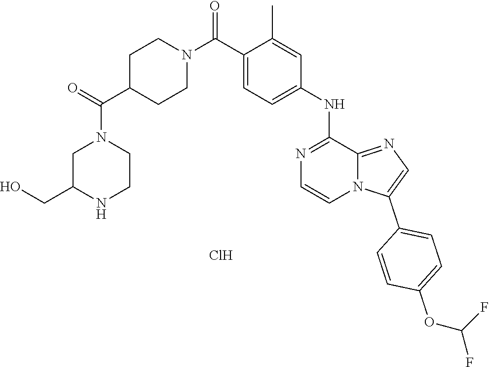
C1(C(N2CCC(C(=O)N3CC(CO)NCC3)CC2)=O)=CC=C(NC2=NC=CN3C2=NC=C3C2=CC=C(OC(F)F)C=C2)C=C1C.Cl
